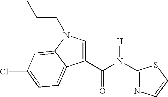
N1=C(N(C(C2=CN(CCC)C3=CC(Cl)=CC=C23)=O)[H])SC=C1
